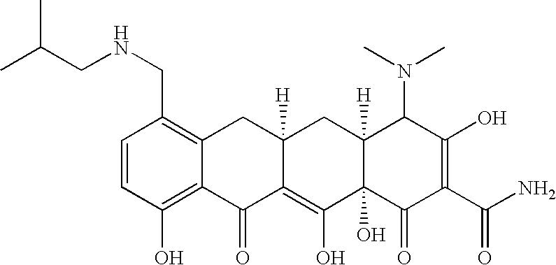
C1=CC(CNCC(C)C)=C2C(=C1O)C(=O)C1=C(O)C3(O)C([H])(CC1([H])C2)C(N(C)C)C(O)=C(C(N)=O)C3=O
